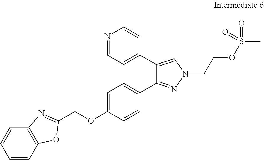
C(OC1=CC=C(C2=NN(CCOS(C)(=O)=O)C=C2C2=CC=NC=C2)C=C1)C1=NC2=C(C=CC=C2)O1
